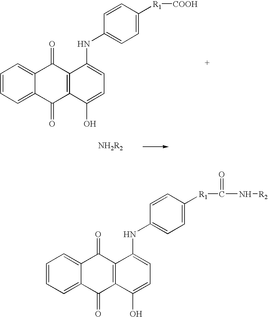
C1=CC=C2C(=C1)C(=O)C1=C(C2=O)C(O)=CC=C1NC1=CC=C([R1][COOH])C=C1.C1=CC=C2C(=C1)C(=O)C1=C(C2=O)C(O)=CC=C1NC1=CC=C([R1]C(=O)N[R2])C=C1
